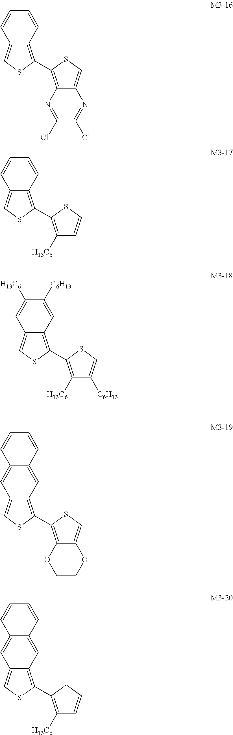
C1=CC2=C(C3=C4C(=CS3)N=C(Cl)C(Cl)=N4)SC=C2C=C1.C1=CC2=C(C3=C([H13C6])C=CS3)SC=C2C=C1.C1([C6H13])=CC2=C(C3=C([H13C6])C([C6H13])=CS3)SC=C2C=C1[H13C6].C12=CC3=C(C4=C5C(=CS4)OCCO5)SC=C3C=C1C=CC=C2.C12=CC3=C(C4=C([H13C6])C=CC4)SC=C3C=C1C=CC=C2
